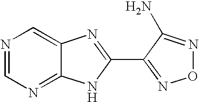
N1=CN=C2C(=C1)N=C(C1=NON=C1N)N2
